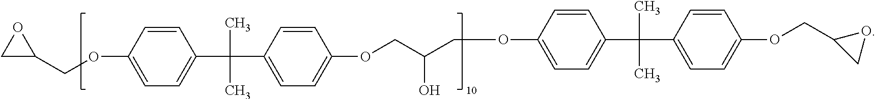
C(OC1=CC=C(C(C2=CC=C(OCC(O)COC3=CC=C(C(C)(C)C4=CC=C(OCC5CO5)C=C4)C=C3)C=C2)(C)C)C=C1)C1CO1
